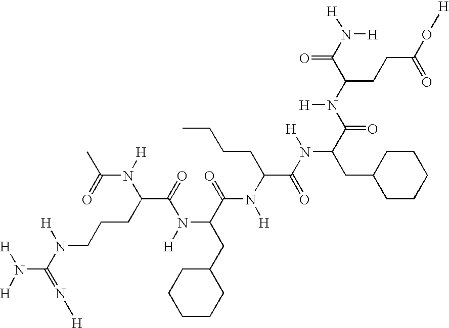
C1(CC(N([H])C(C(N(C(C)=O)[H])CCCN([H])C(N([H])[H])=N[H])=O)C(N([H])C(C(=O)N(C(CC2CCCCC2)C(=O)N([H])C(CCC(=O)O[H])C(=O)N([H])[H])[H])CCCC)=O)CCCCC1
